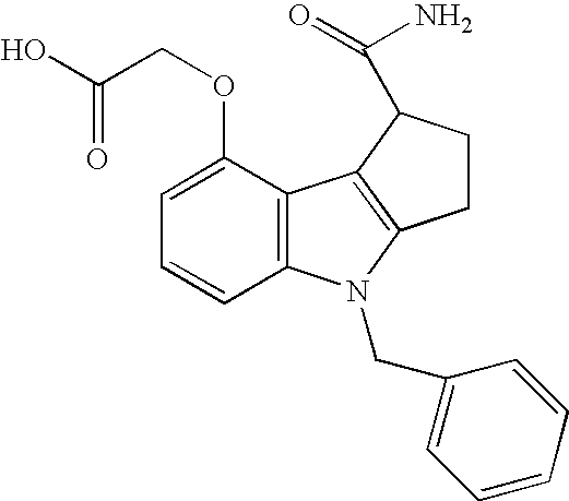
C1=C(OCC(=O)O)C2=C(C=C1)N(CC1=CC=CC=C1)C1=C2C(C(=O)N)CC1
